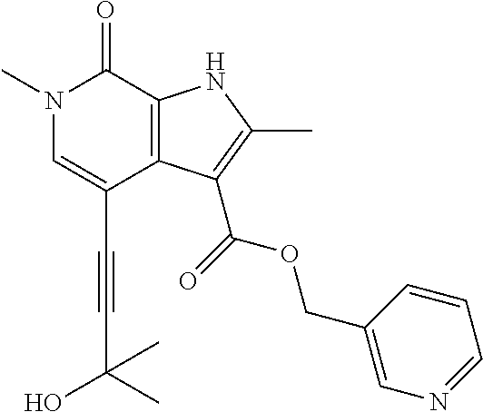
C(C1=CN(C)C(=O)C2=C1C(C(=O)OCC1=CN=CC=C1)=C(C)N2)#CC(O)(C)C
